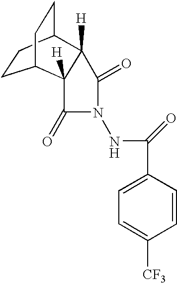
C1CC2C3([H])C([H])(C1CC2)C(=O)N(NC(=O)C1=CC=C([CF3])C=C1)C3=O
